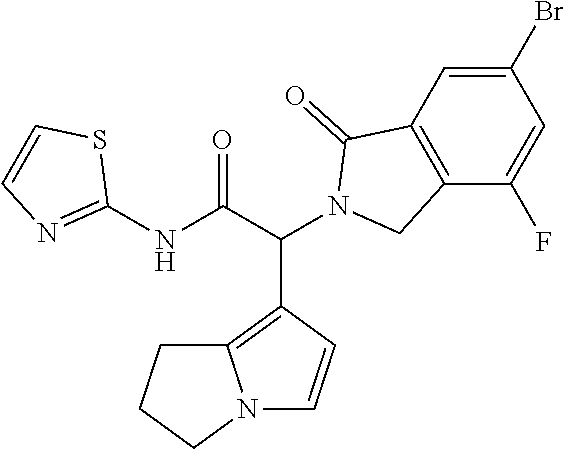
N12C=CC(C(C(NC3=NC=CS3)=O)N3CC4=C(C3=O)C=C(Br)C=C4F)=C1CCC2
